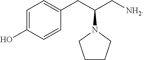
C1=C(CC(C[NH2])N2CCCC2)C=CC(O)=C1
